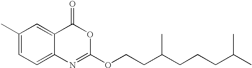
C1(C)=CC=C2C(=C1)C(=O)OC(OCCC(CCCC(C)C)C)=N2
